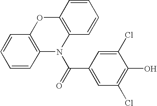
C12=C(N(C(=O)C3=CC(Cl)=C(O)C(Cl)=C3)C3=C(O1)C=CC=C3)C=CC=C2
